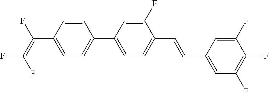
C(C1=CC=C(C2=CC=C(C=CC3=CC(F)=C(F)C(F)=C3)C(F)=C2)C=C1)(=C(F)F)F
